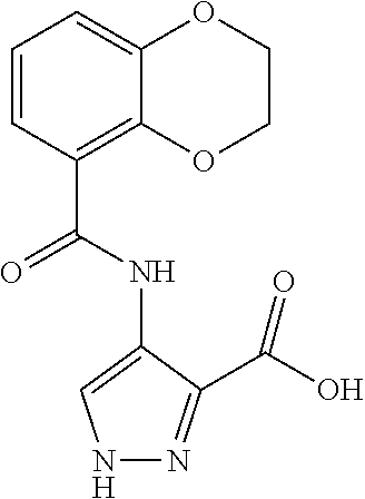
C1=C2C(=C(C(NC3=CNN=C3C(O)=O)=O)C=C1)OCCO2
